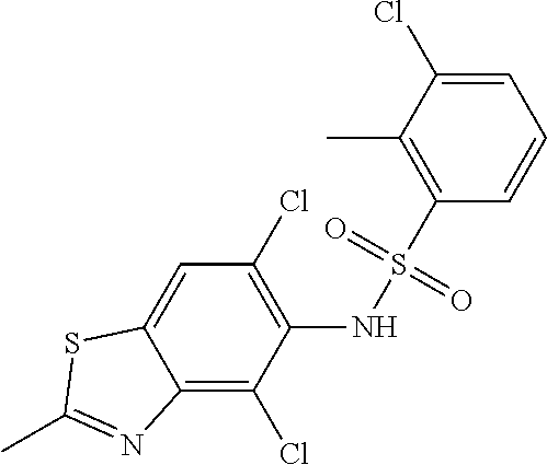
C12=C(Cl)C(NS(C3=C(C)C(Cl)=CC=C3)(=O)=O)=C(Cl)C=C1SC(C)=N2
